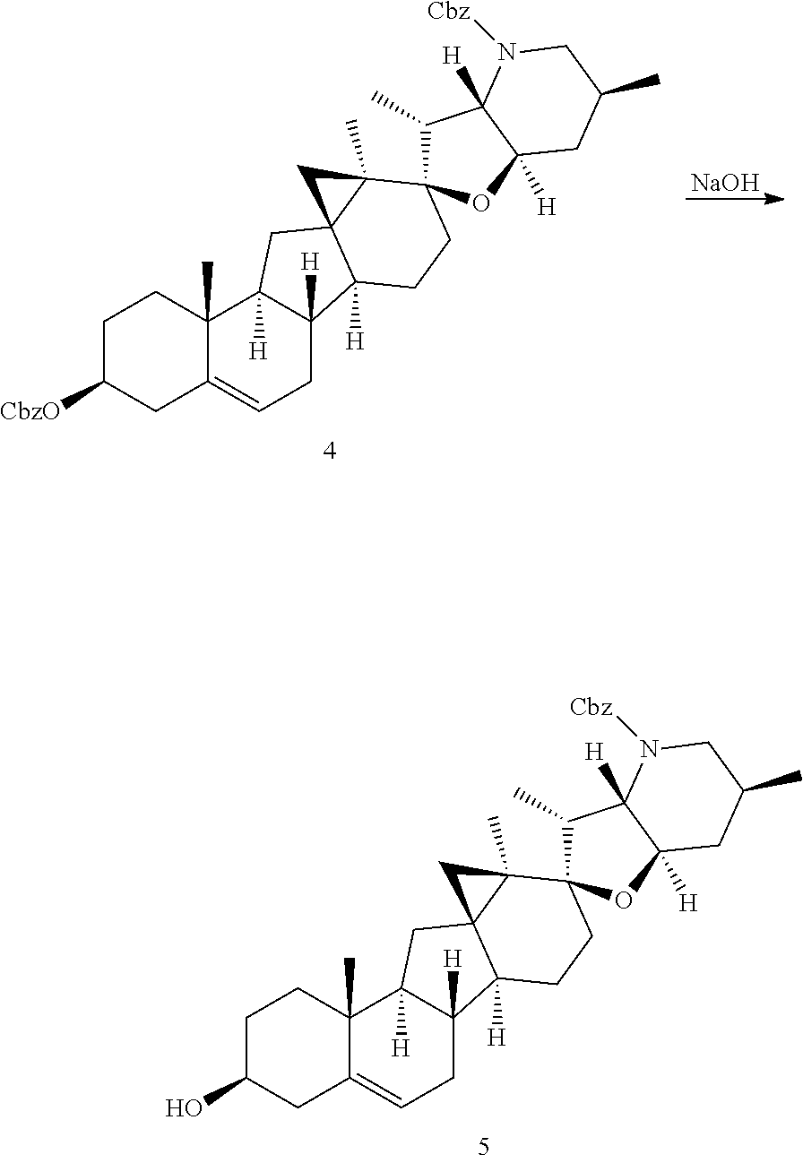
C1C(O)CC2=CCC3([H])C([H])(C2(C)C1)CC12C3([H])CCC3(C(C)C4([H])C([H])(O3)CC(C)CN4[Cbz])C1(C)C2.C1C([CbzO])CC2=CCC3([H])C([H])(C2(C)C1)CC12C3([H])CCC3(C(C)C4([H])C([H])(O3)CC(C)CN4[Cbz])C1(C)C2.[NaOH]
